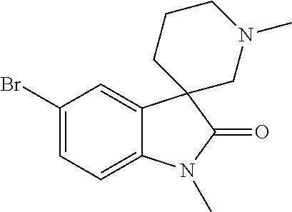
C1(Br)=CC=C2C(=C1)C1(C(=O)N2C)CN(C)CCC1
